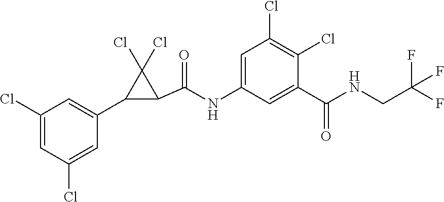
C1(Cl)=CC(Cl)=CC(C2C(C(=O)NC3=CC(Cl)=C(Cl)C(C(=O)NCC(F)(F)F)=C3)C2(Cl)Cl)=C1
